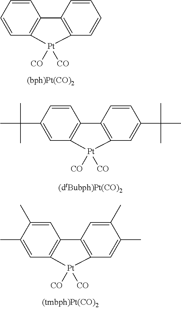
C1=CC2=C(C=C1)C1=C(C=CC=C1)[Pt]2([CO])[CO].C1(C(C)(C)C)=CC2=C(C=C1)C1=C(C=C(C(C)(C)C)C=C1)[Pt]2([CO])[CO].C1(C)=CC2=C(C=C1C)C1=C(C=C(C)C(C)=C1)[Pt]2([CO])[CO]
